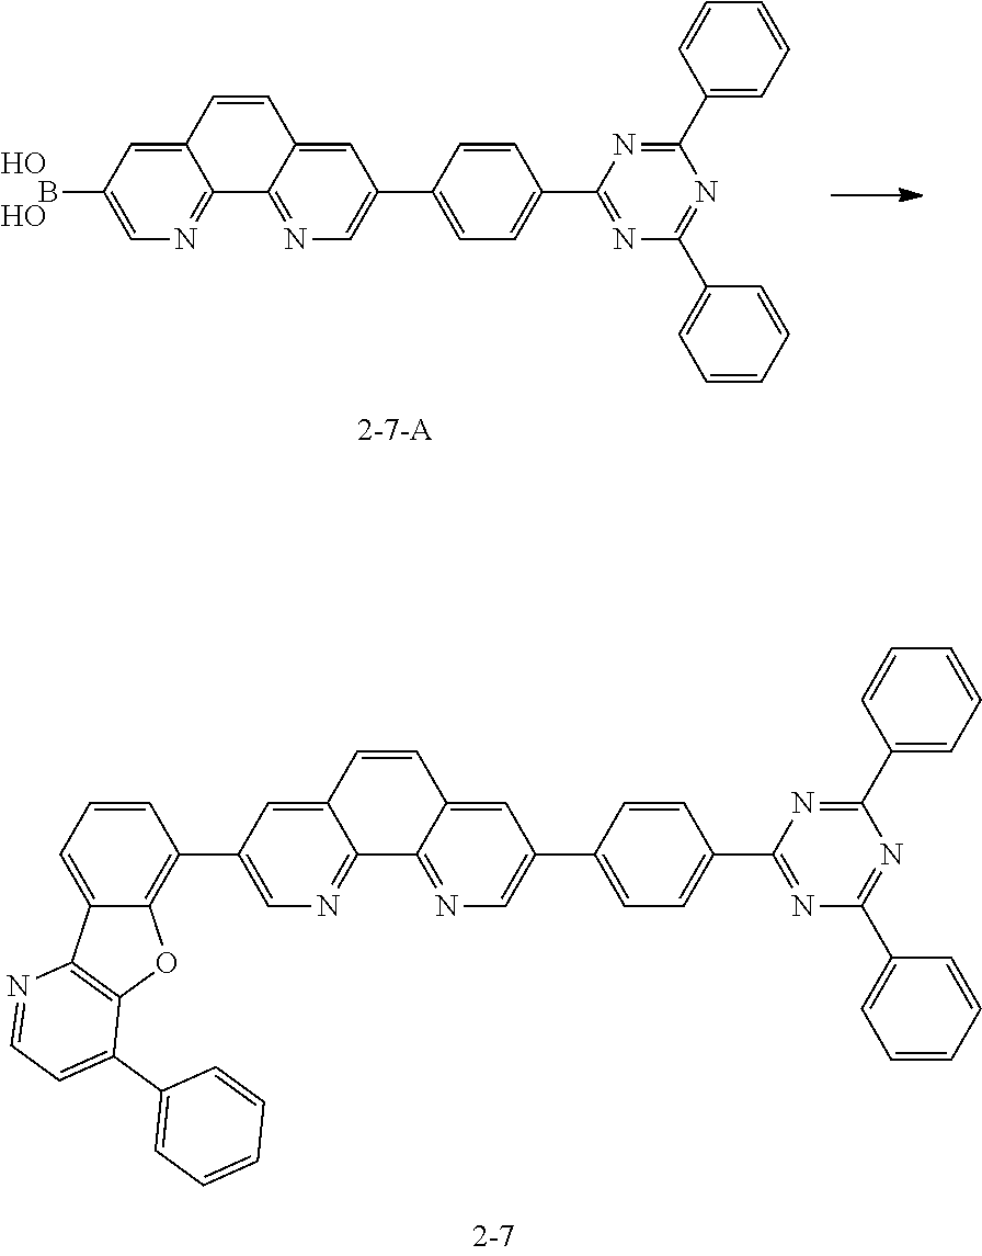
C12=NC=C(C3=C4C(=CC=C3)C3=C(O4)C(C4=CC=CC=C4)=CC=N3)C=C1C=CC1=CC(C3=CC=C(C4=NC(C5=CC=CC=C5)=NC(C5=CC=CC=C5)=N4)C=C3)=CN=C21.C12=NC=C(B)C=C1C=CC1=CC(C3=CC=C(C4=NC(C5=CC=CC=C5)=NC(C5=CC=CC=C5)=N4)C=C3)=CN=C21.O.O
